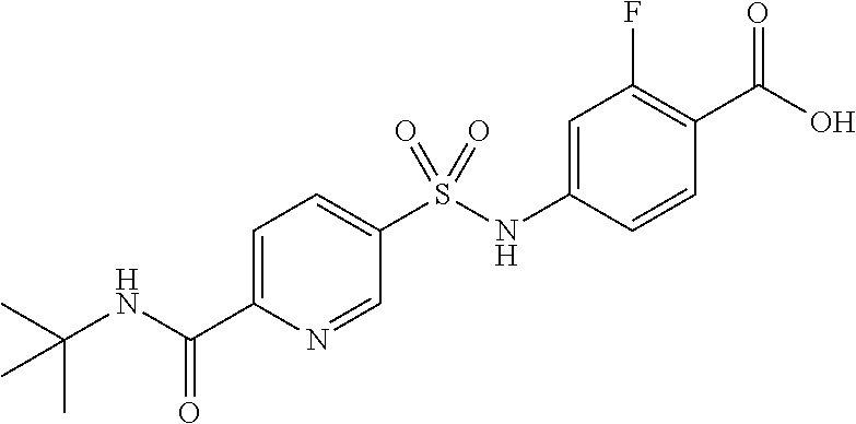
C1=C(C(NC(C)(C)C)=O)N=CC(S(=O)(NC2=CC(F)=C(C(O)=O)C=C2)=O)=C1
